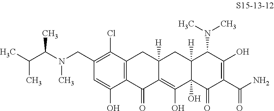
C12=C(C(=O)C3=C(O)C4(O)C([H])(CC3([H])C1)C(N(C)C)C(O)=C(C(N)=O)C4=O)C(O)=CC(CN(C)C(C(C)C)C)=C2Cl
